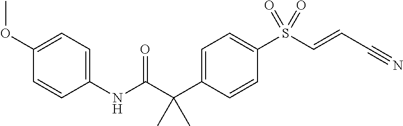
C1=C(C(C(NC2=CC=C(OC)C=C2)=O)(C)C)C=CC(S(C=CC#N)(=O)=O)=C1
